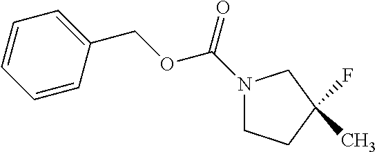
N1(C(=O)OCC2=CC=CC=C2)CCC(C)(F)C1
